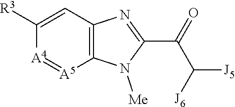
C12=C(C=C([R3])[A4]=[A5]1)N=C(C(=O)C([J6])[J5])N2[Me]
